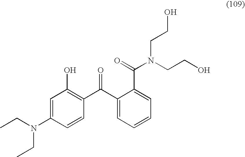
C1=C(N(CC)CC)C=CC(C(C2=CC=CC=C2C(=O)N(CCO)CCO)=O)=C1O
